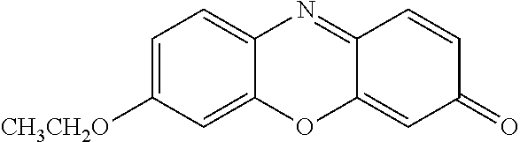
C12=CC([CH3CH2O])=CC=C1N=C1C(=CC(=O)C=C1)O2
